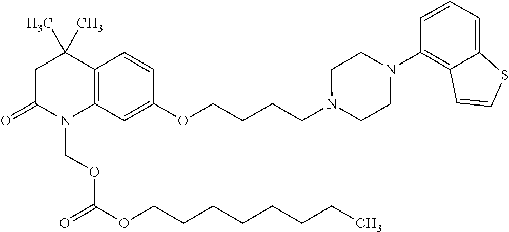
C1C(=O)N(COC(OCCCCCCCC)=O)C2=C(C1(C)C)C=CC(OCCCCN1CCN(C3=C4C(=CC=C3)SC=C4)CC1)=C2
